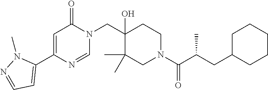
N1(CC2(O)C(C)(C)CN(C(=O)C(C)CC3CCCCC3)CC2)C(=O)C=C(C2=CC=NN2C)N=C1
